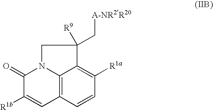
C12=C3C=CC([R1a])=C1C([R9])(C[A-NR2R20])CN2C(=O)C([R1b])=C3
